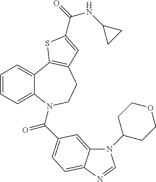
C1=CC=C2C(=C1)C1=C(CCN2C(=O)C2=CC=C3C(=C2)N(C2CCOCC2)C=N3)C=C(C(=O)NC2CC2)S1
